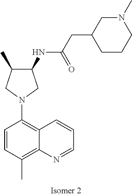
C1(NC(CC2CCCN(C)C2)=O)C(C)CN(C2=C3C(=C(C)C=C2)N=CC=C3)C1
